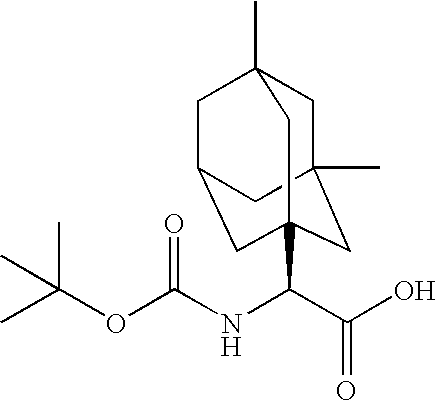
C(NC(OC(C)(C)C)=O)(C(O)=O)C12CC3(C)CC(C)(CC(C1)C3)C2
